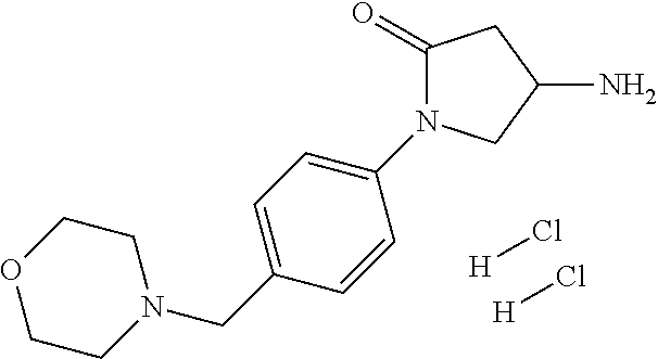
N1(CC2=CC=C(N3C(=O)CC(N)C3)C=C2)CCOCC1.[H]Cl.[H]Cl
